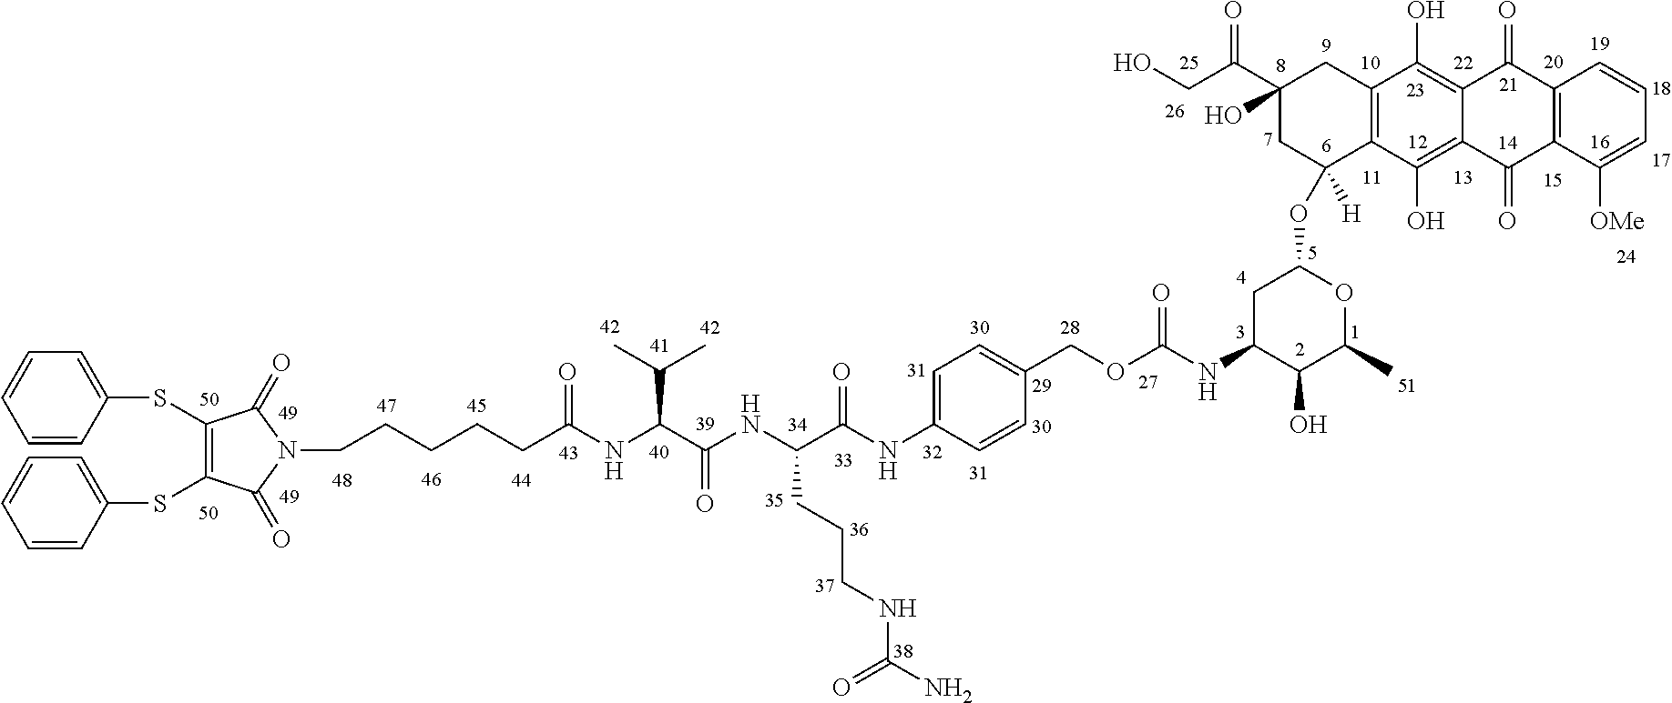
C(CCC(NC(C(NC(C(NC1=CC=C(COC(NC2C(O)C(C)OC(OC3([H])C4=C(CC(O)(C(CO)=O)C3)C(O)=C3C(=C4O)C(=O)C4=C(C3=O)C=CC=C4[OMe])C2)=O)C=C1)=O)CCCNC(N)=O)=O)C(C)C)=O)CCN1C(=O)C(SC2=CC=CC=C2)=C(SC2=CC=CC=C2)C1=O
